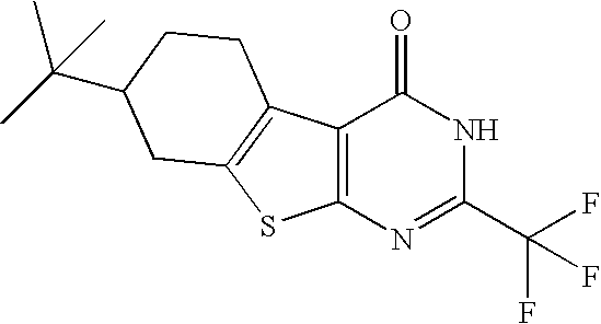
C12=C(N=C(C(F)(F)F)NC1=O)SC1=C2CCC(C(C)(C)C)C1
